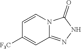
C1=CN2C(=NNC2=O)C=C1[F3C]
